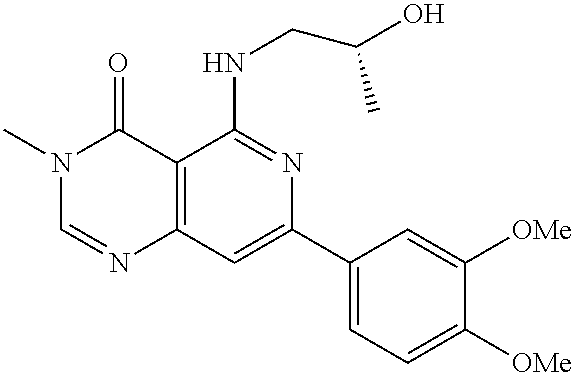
C12=C(C=C(C3=CC=C([OMe])C([OMe])=C3)N=C1NCC(O)C)N=CN(C)C2=O
